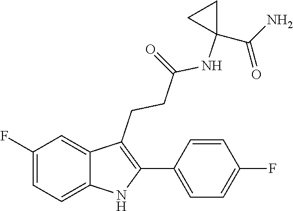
C1=C(F)C=C2C(CCC(=O)NC3(C(N)=O)CC3)=C(C3=CC=C(F)C=C3)NC2=C1
